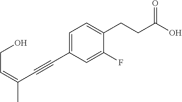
C1=C(C#CC(C)=CCO)C=C(F)C(CCC(O)=O)=C1
